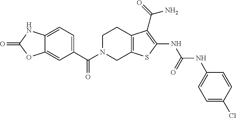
C1=C2C(=CC(C(N3CC4=C(CC3)C(C(=O)N)=C(NC(NC3=CC=C(Cl)C=C3)=O)S4)=O)=C1)OC(=O)N2
